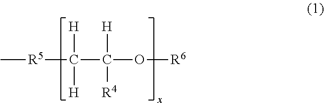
C[R5]C(C(O[R6])([H])[R4])([H])[H]
